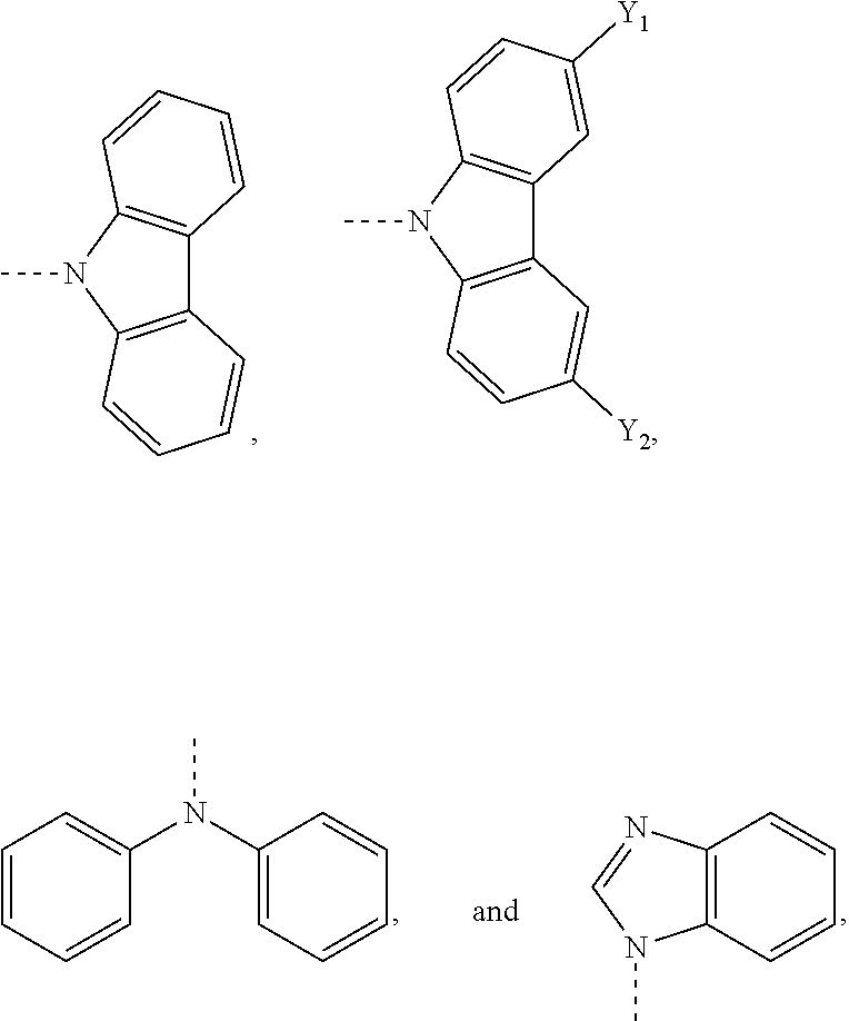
C12=C(N(C)C3=C1C=CC=C3)C=CC=C2.C12=C(N(C)C3=C1C=C([Y1])C=C3)C=CC([Y2])=C2.C12=C(C=CC=C1)N(C)C=N2.C1(N(C2=CC=CC=C2)C)=CC=CC=C1
